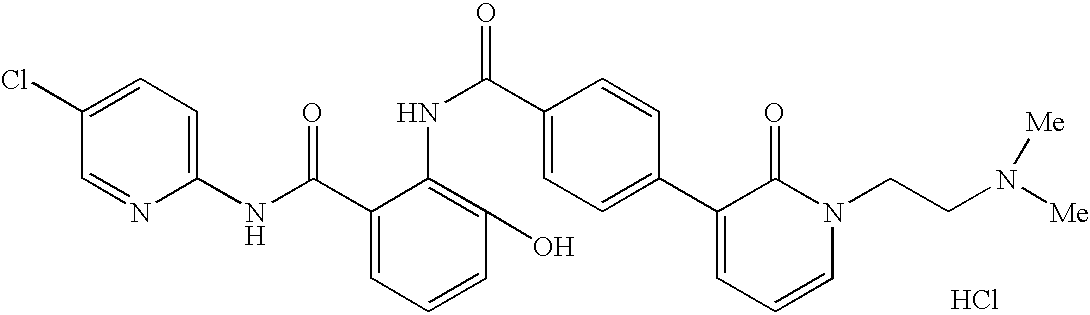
C1(NC(=O)C2=CC=CC(O)=C2NC(=O)C2=CC=C(C3=CC=CN(CCN([Me])[Me])C3=O)C=C2)=CC=C(Cl)C=N1.Cl
